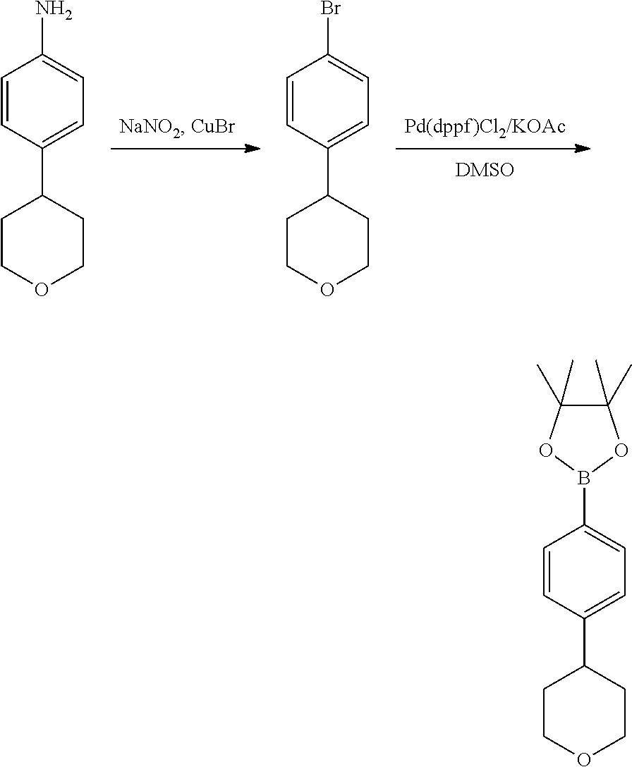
C1=CC(C2CCOCC2)=CC=C1N.C1=CC(C2CCOCC2)=CC=C1Br.C1=CC(C2CCOCC2)=CC=C1B1OC(C)(C)C(C)(C)O1
